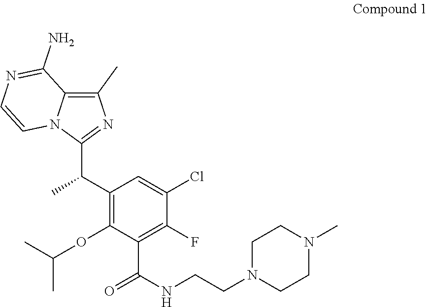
C1(C)=C2N(C(C(C3=C(OC(C)C)C(C(=O)NCCN4CCN(C)CC4)=C(F)C(Cl)=C3)C)=N1)C=CN=C2N
